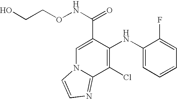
C1(Cl)=C(NC2=CC=CC=C2F)C(C(NOCCO)=O)=CN2C1=NC=C2
